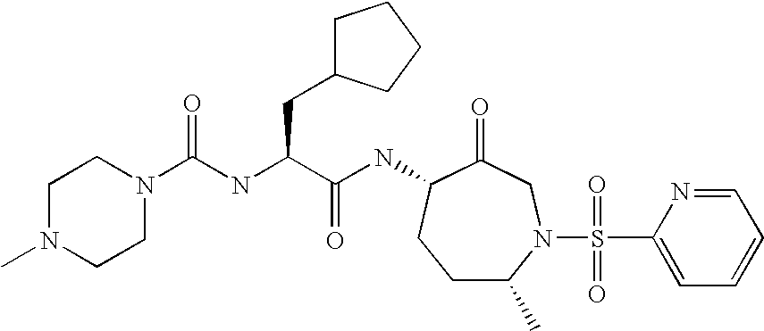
C1C(C)N(S(C2=CC=CC=N2)(=O)=O)CC(=O)C(NC(C(NC(=O)N2CCN(C)CC2)CC2CCCC2)=O)C1
